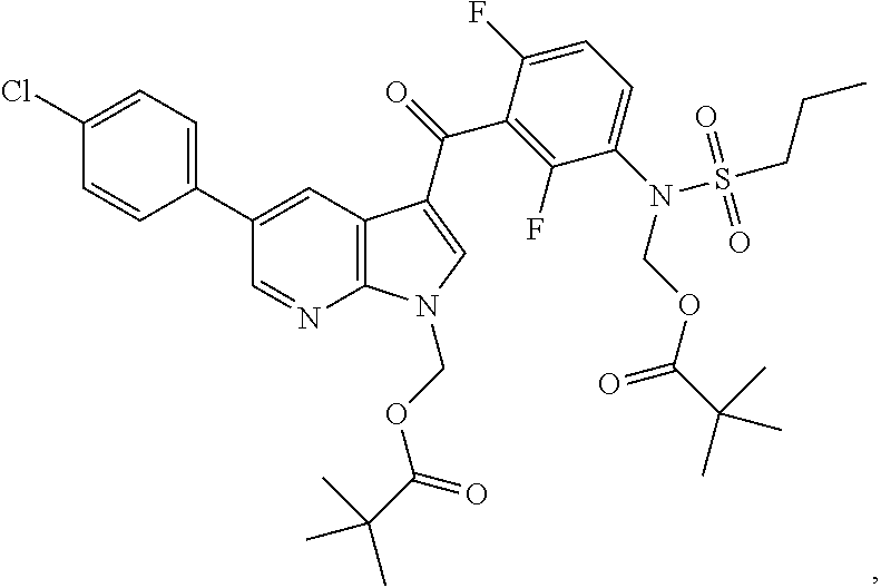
C1(Cl)=CC=C(C2=CC3=C(N=C2)N(COC(C(C)(C)C)=O)C=C3C(=O)C2=C(F)C(N(S(CCC)(=O)=O)COC(C(C)(C)C)=O)=CC=C2F)C=C1
